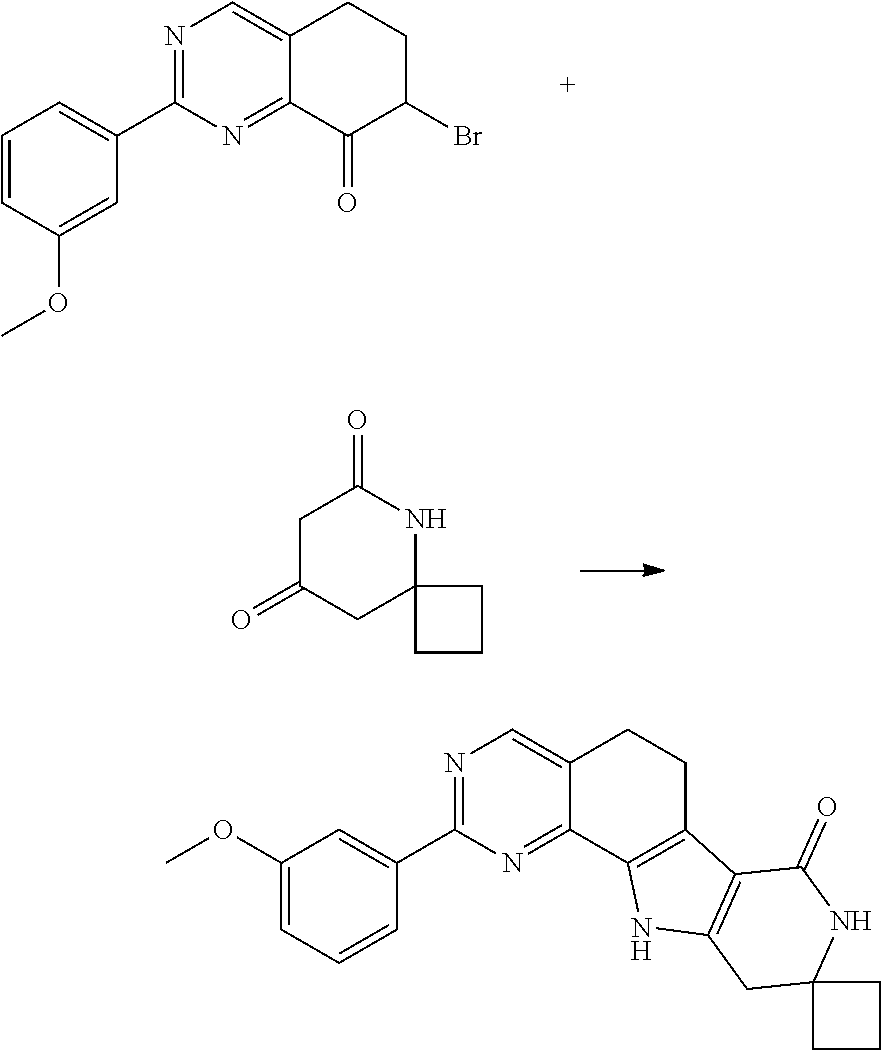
N1=C(C2=CC=CC(OC)=C2)N=C2C(=C1)CCC(Br)C2=O.C1C(=O)CC2(NC1=O)CCC2.N1=C(C2=CC(OC)=CC=C2)N=C2C(=C1)CCC1=C2NC2=C1C(=O)NC1(C2)CCC1
